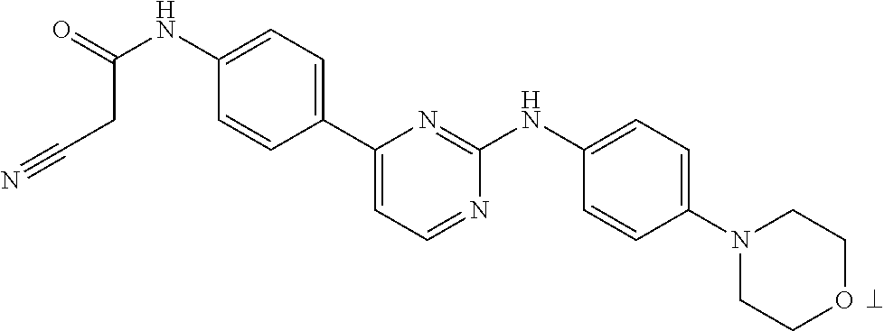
C1(NC(=O)CC#N)=CC=C(C2=CC=NC(NC3=CC=C(N4CCOCC4)C=C3)=N2)C=C1
